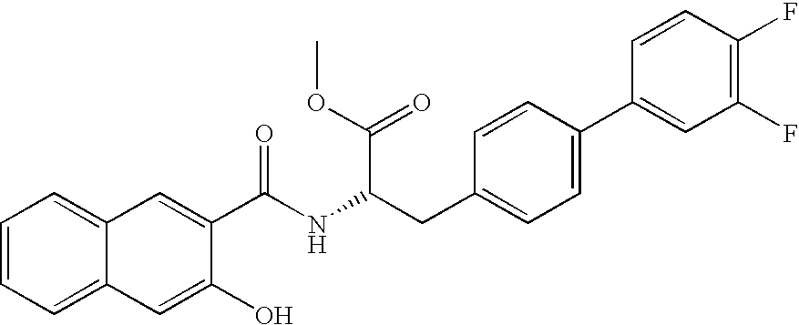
C1=CC=C2C(=C1)C=C(C(NC(CC1=CC=C(C3=CC(F)=C(F)C=C3)C=C1)C(=O)OC)=O)C(O)=C2
